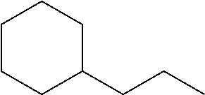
C1CCC(CCC)CC1
